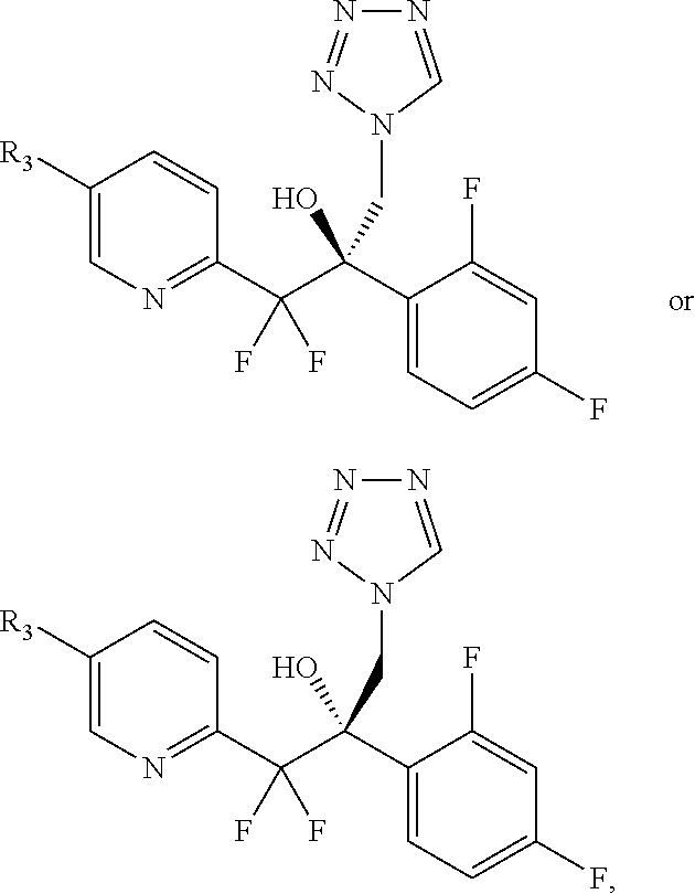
C1([R3])=CN=C(C(C(C2=CC=C(F)C=C2F)(O)CN2C=NN=N2)(F)F)C=C1.C1([R3])=CN=C(C(C(C2=CC=C(F)C=C2F)(O)CN2C=NN=N2)(F)F)C=C1
